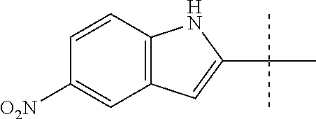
C1=CC2=C(C=C1[O2N])C=C(C(C)(C)C)N2
